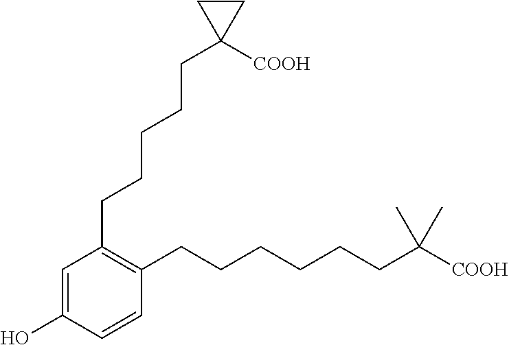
C1=C(O)C=CC(CCCCCCC([COOH])(C)C)=C1CCCCCC1([COOH])CC1
